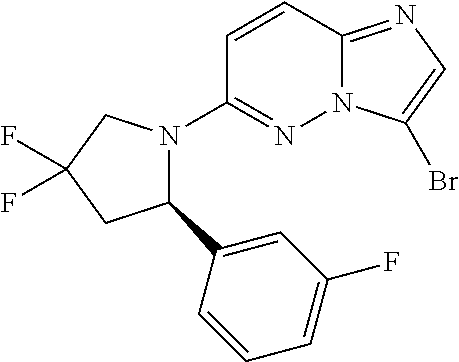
N12C(=NC=C1Br)C=CC(N1C(C3=CC(F)=CC=C3)CC(F)(F)C1)=N2
